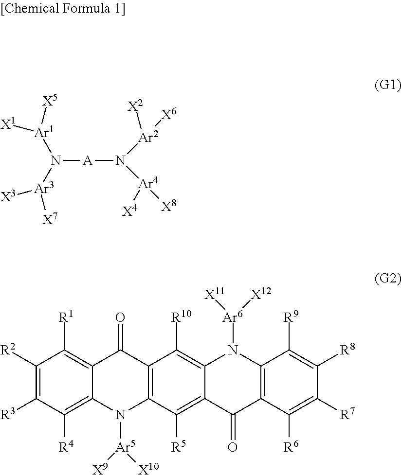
N([A]N([Ar4]([X8])[X4])[Ar2]([X6])[X2])([Ar1]([X5])[X1])[Ar3]([X7])[X3].C1([R2])=C([R3])C([R4])=C2C(=C1[R1])C(=O)C1=C(N2[Ar5]([X9])[X10])C([R5])=C2C(=C1[R10])N([Ar6]([X11])[X12])C1=C(C2=O)C([R6])=C([R7])C([R8])=C1[R9]
